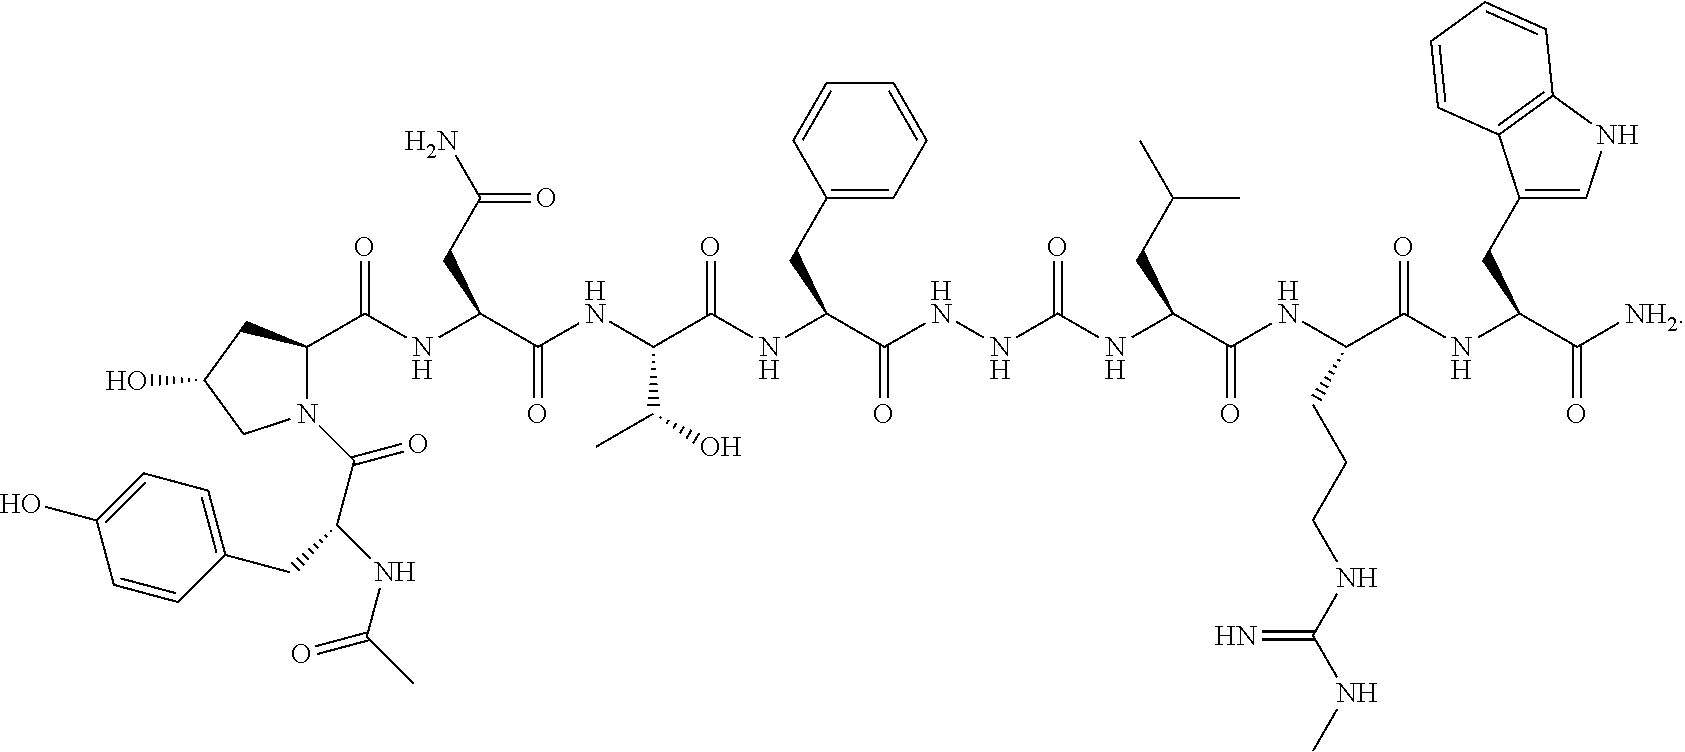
C1=CC(CC(C(=O)N2C(C(NC(C(NC(C(NC(C(NNC(NC(C(NC(C(NC(C([NH2])=O)CC3=CNC4=C3C=CC=C4)=O)CCCNC(NC)=N)=O)CC(C)C)=O)=O)CC3=CC=CC=C3)=O)C(C)O)=O)CC(N)=O)=O)CC(O)C2)NC(C)=O)=CC=C1O
